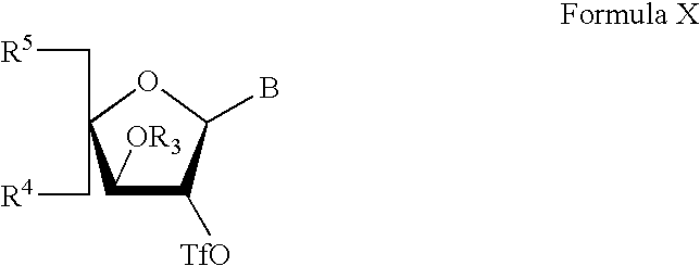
C1([OR3])C([TfO])C(B)OC1(C[R5])C[R4]
